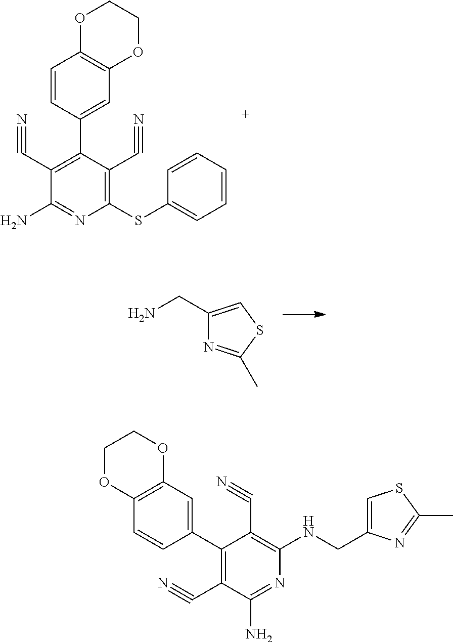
C1(C#N)=C(C2=CC3=C(C=C2)OCCO3)C(C#N)=C(SC2=CC=CC=C2)N=C1N.C1(CN)=CSC(C)=N1.C1(C2=CC3=C(C=C2)OCCO3)=C(C#N)C(N)=NC(NCC2=CSC(C)=N2)=C1C#N
